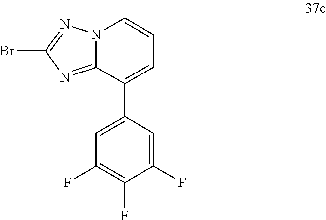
N12C(=NC(Br)=N1)C(C1=CC(F)=C(F)C(F)=C1)=CC=C2
